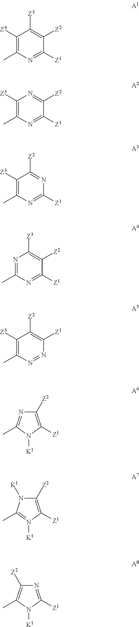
C1([Z4])=C(C)N=C([Z1])C([Z2])=C1[Z3].C1([Z3])=C(C)N=C([Z1])C([Z2])=N1.C1([Z3])=C(C)N=C([Z1])N=C1[Z2].N1=C(C)N=C([Z1])C([Z2])=C1[Z3].C1([Z3])=C(C)N=NC([Z1])=C1[Z2].C1([Z2])=C([Z1])N([K1])C(C)=N1.C1([Z2])=C([Z1])N([K1])=C(C)N1[K1].N1=C([Z1])N([K1])C(C)=C1[Z2]
